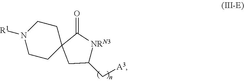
C1(C[A3])[NRN3]C(=O)C2(C1)CCN([R1])CC2
